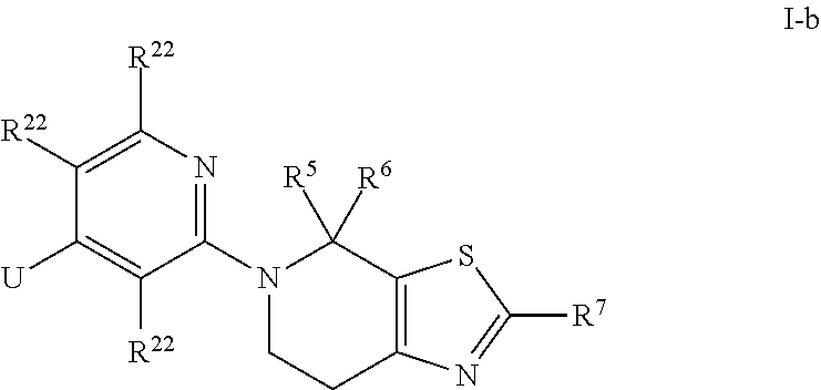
C1([R22])=C([R22])N=C(N2CCC3=C(C2([R5])[R6])SC([R7])=N3)C([R22])=C1[U]
